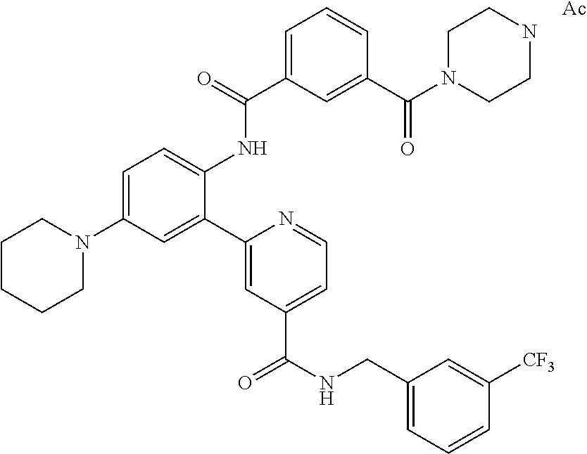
C1CCCN(C2=CC=C(NC(=O)C3=CC=CC(C(=O)N4CCNCC4)=C3)C(C3=CC(C(=O)NCC4=CC=CC([CF3])=C4)=CC=N3)=C2)C1.[Ac]
